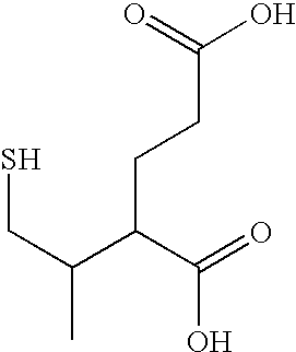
C(C(C(=O)O)CCC(O)=O)(CS)C
